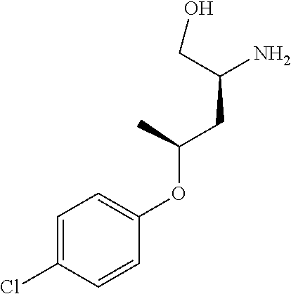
C(C(OC1=CC=C(Cl)C=C1)C)C(N)CO
